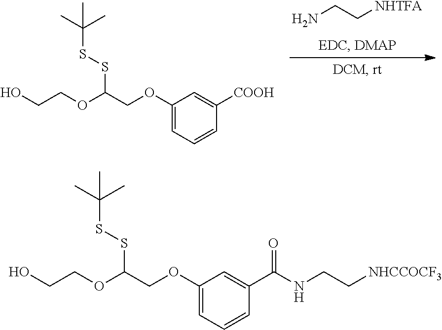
NCC[NHTFA].C1(OCC(OCCO)SSC(C)(C)C)=CC=CC([COOH])=C1.C1(OCC(OCCO)SSC(C)(C)C)=CC=CC(C(NCC[NHCCOCF3])=O)=C1
